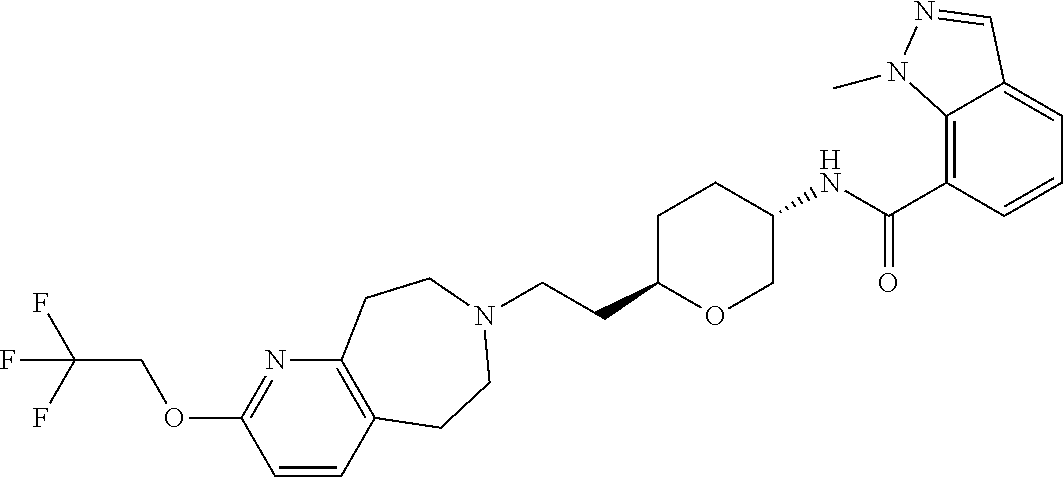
C(CC1OCC(NC(C2=C3C(=CC=C2)C=NN3C)=O)CC1)N1CCC2=C(N=C(OCC(F)(F)F)C=C2)CC1
